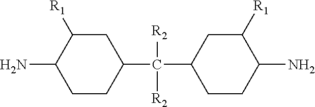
C1C([R1])C(N)CCC1C(C1CCC(N)C([R1])C1)([R2])[R2]
